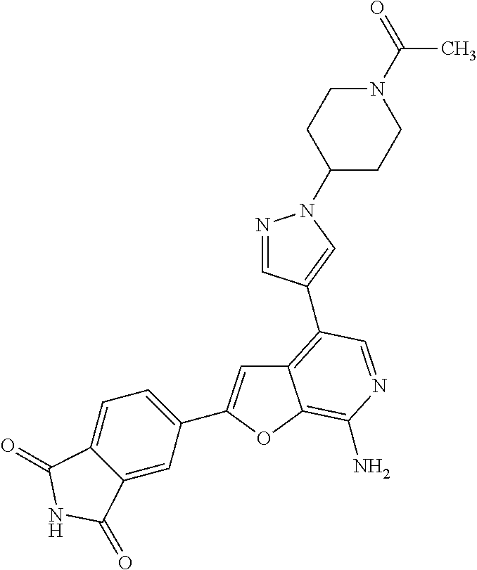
C12=C(C3=CN(C4CCN(C(C)=O)CC4)N=C3)C=NC(N)=C1OC(C1=CC=C3C(=C1)C(=O)NC3=O)=C2
